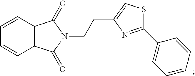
C12=C(C=CC=C1)C(=O)N(CCC1=CSC(C3=CC=CC=C3)=N1)C2=O
